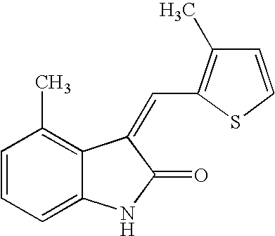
C1=CC=C2C(=C1C)C(=CC1=C(C)C=CS1)C(=O)N2
